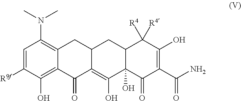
C1=C([R9f])C(O)=C2C(=C1N(C)C)CC1C(=C(O)C3(O)C(C1)C([R4])([R4])C(O)=C(C(N)=O)C3=O)C2=O
